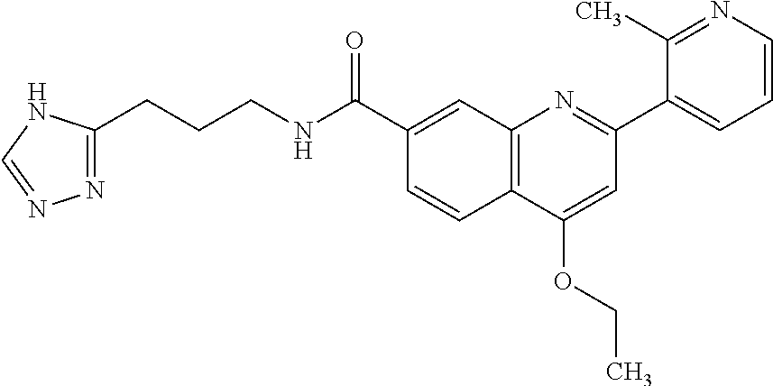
C1(C(NCCCC2=NN=CN2)=O)=CC2=C(C=C1)C(OCC)=CC(C1=CC=CN=C1C)=N2
